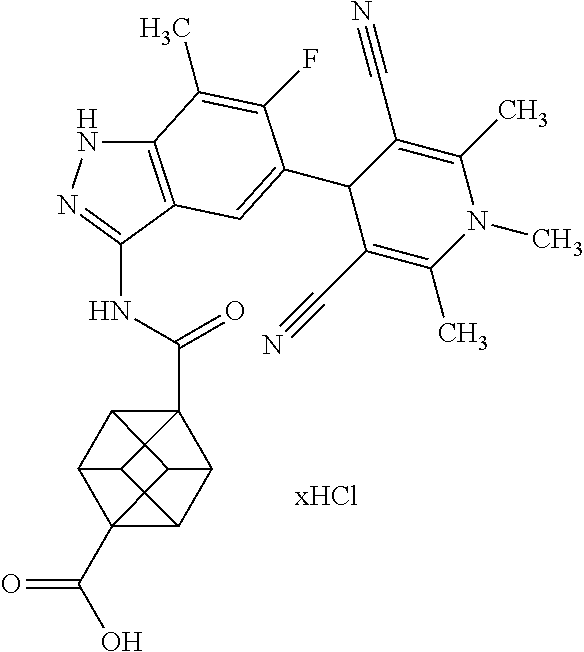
C1(C2=CC3=C(NN=C3NC(=O)C34C5C6C7(C(O)=O)C8C3C43C8C76C53)C(C)=C2F)C(C#N)=C(C)N(C)C(C)=C1C#N
